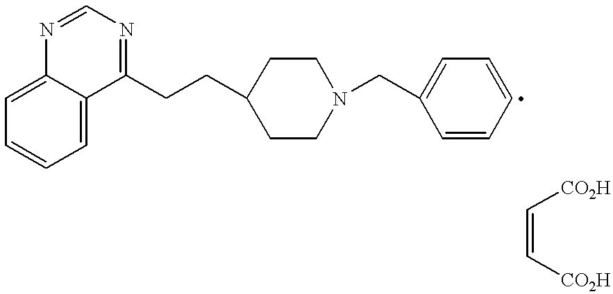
C1=CC=C2C(=C1)N=CN=C2CCC1CCN(CC2=CC=CC=C2)CC1.C(=C[CO2H])[CO2H]
